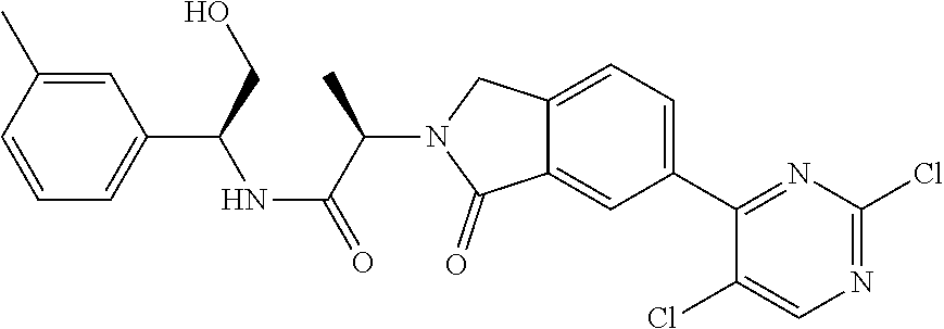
C12=CC=C(C3=NC(Cl)=NC=C3Cl)C=C1C(=O)N(C(C(NC(C1=CC=CC(C)=C1)CO)=O)C)C2
